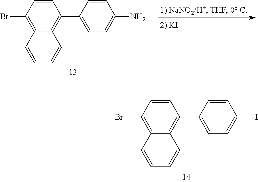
C1=CC(Br)=C2C(=C1C1=CC=C(N)C=C1)C=CC=C2.C1=CC(Br)=C2C(=C1C1=CC=C(I)C=C1)C=CC=C2
